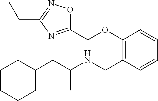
C1C(CC(NCC2=C(OCC3=NC(CC)=NO3)C=CC=C2)C)CCCC1
